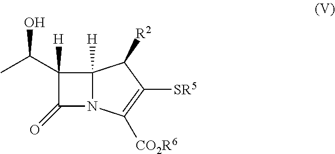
C1(=O)N2C([H])(C1(C(C)O)[H])C([R2])C([SR5])=C2[CO2R6]
